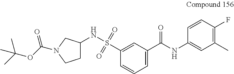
N(S(=O)(=O)C1=CC(C(NC2=CC(C)=C(F)C=C2)=O)=CC=C1)C1CCN(C(OC(C)(C)C)=O)C1
